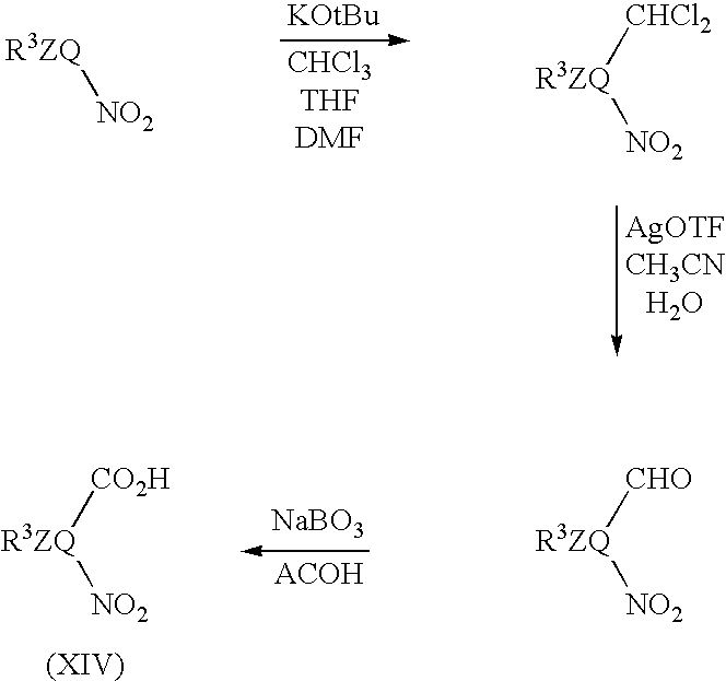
[R3ZQ][NO2].[R3ZQ]([CHCl2])[NO2].[R3ZQ]([CHO])[NO2].[NaBO3].[R3ZQ]([CO2H])[NO2]
